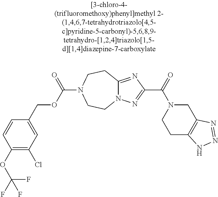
C1(OC(F)(F)F)=C(Cl)C=C(COC(=O)N2CCC3=NC(C(N4CCC5=C(C4)N=NN5)=O)=NN3CC2)C=C1
